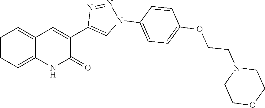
C1=CC=C2C(=C1)C=C(C1=CN(C3=CC=C(OCCN4CCOCC4)C=C3)N=N1)C(=O)N2
